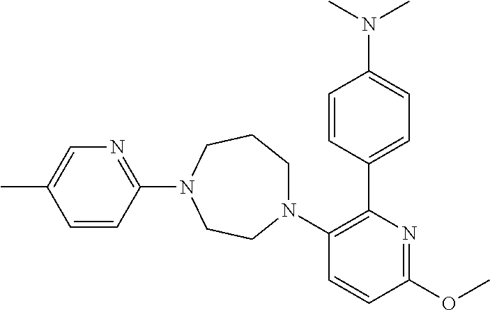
CC1=CN=C(N2CCCN(C3=C(C4=CC=C(N(C)C)C=C4)N=C(OC)C=C3)CC2)C=C1
